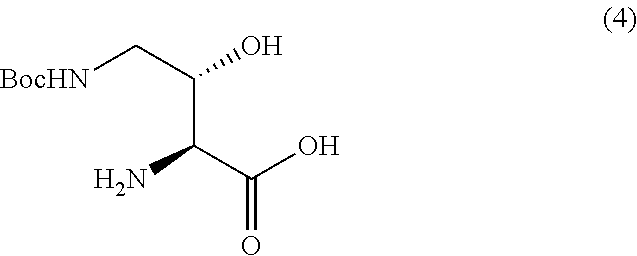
[BocHN]CC(C(C(O)=O)N)O
